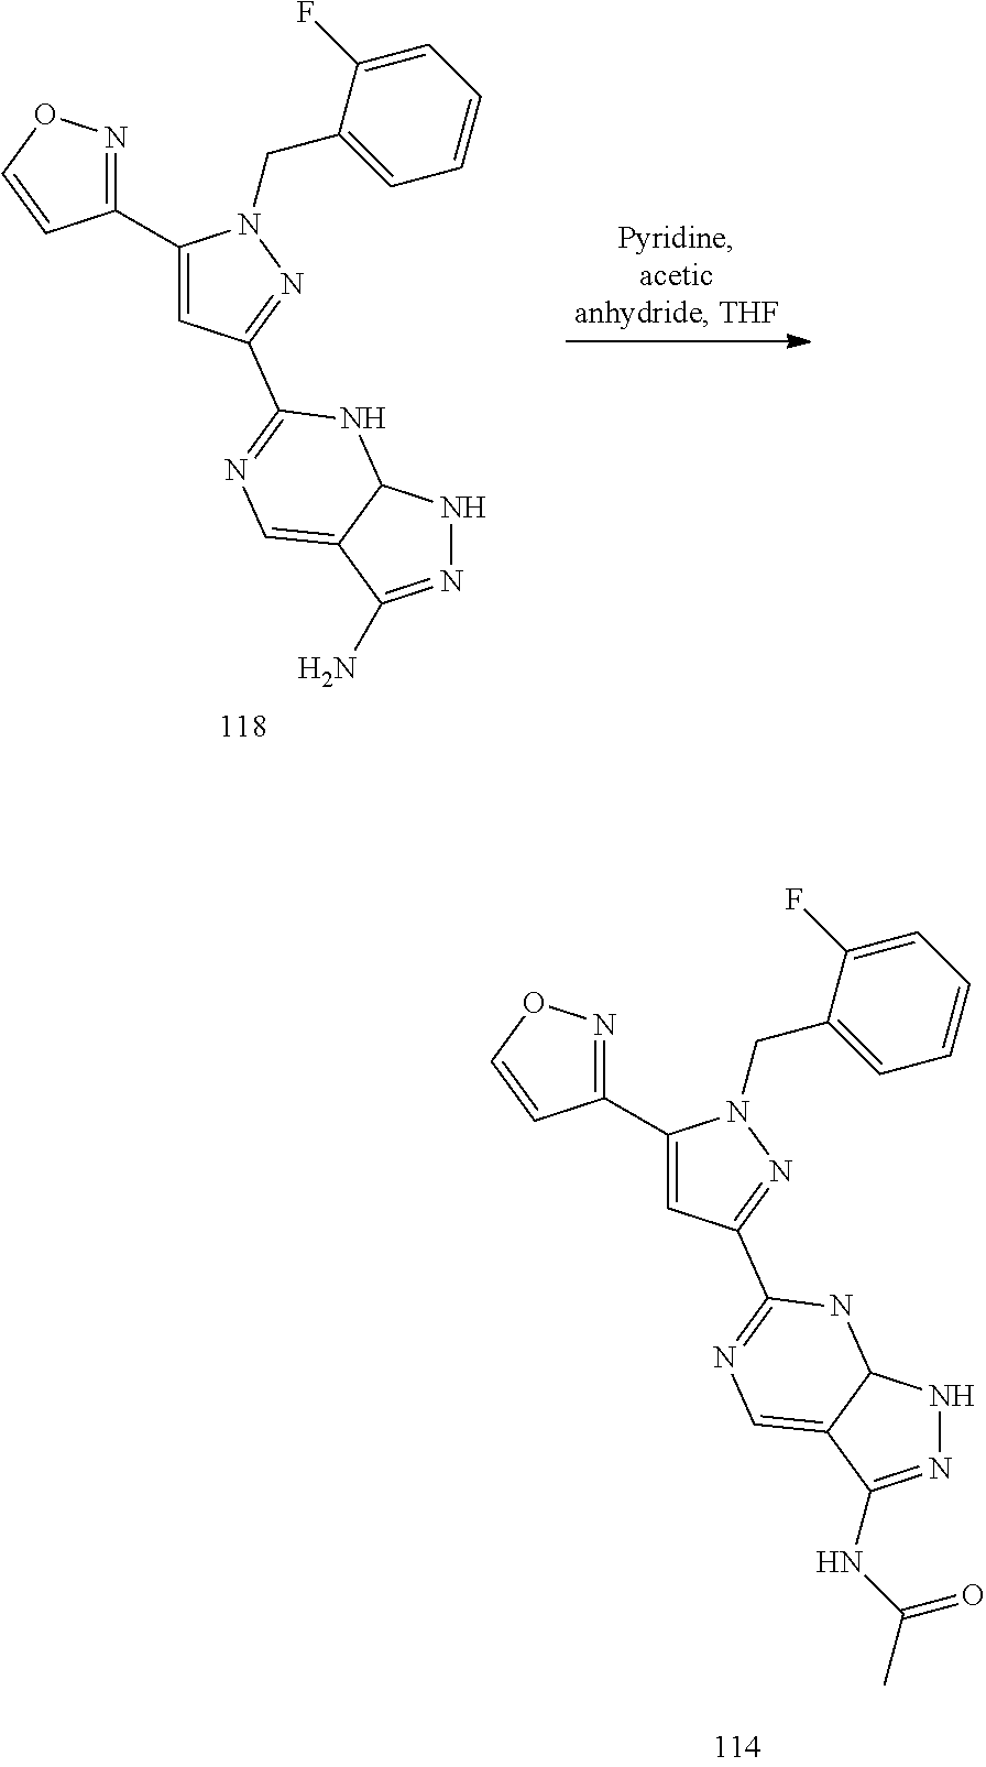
C1(C2=NOC=C2)=CC(C2=NC=C3C(NN=C3NC(=O)C)N2)=NN1CC1=CC=CC=C1F.C1(C2=NOC=C2)=CC(C2=NC=C3C(NN=C3N)N2)=NN1CC1=CC=CC=C1F
